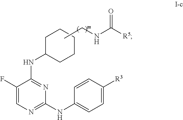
CCNC([R5])=O.C1CCCCC1NC1=NC(NC2=CC=C([R3])C=C2)=NC=C1F
